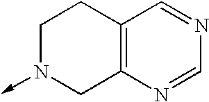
C1N(->C)CC2=C(C1)C=NC=N2
